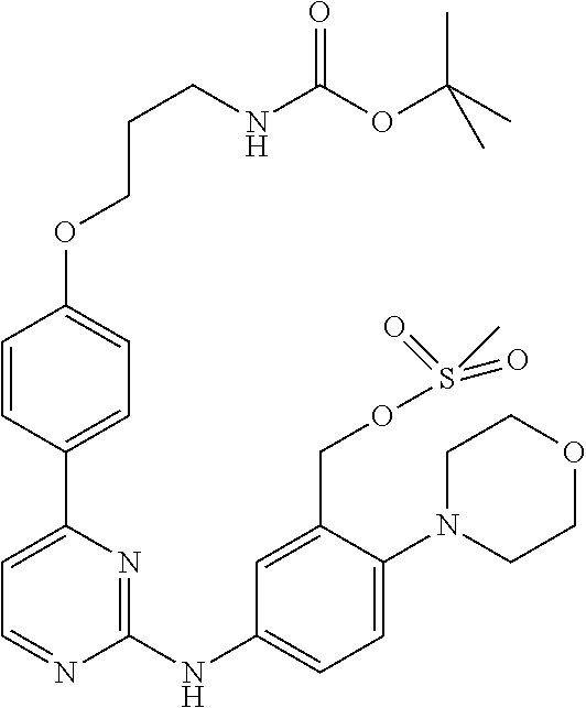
C1=CC(C2=CC=NC(NC3=CC=C(N4CCOCC4)C(COS(=O)(C)=O)=C3)=N2)=CC=C1OCCCNC(OC(C)(C)C)=O
